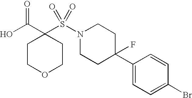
N1(S(=O)(=O)C2(C(O)=O)CCOCC2)CCC(C2=CC=C(Br)C=C2)(F)CC1
